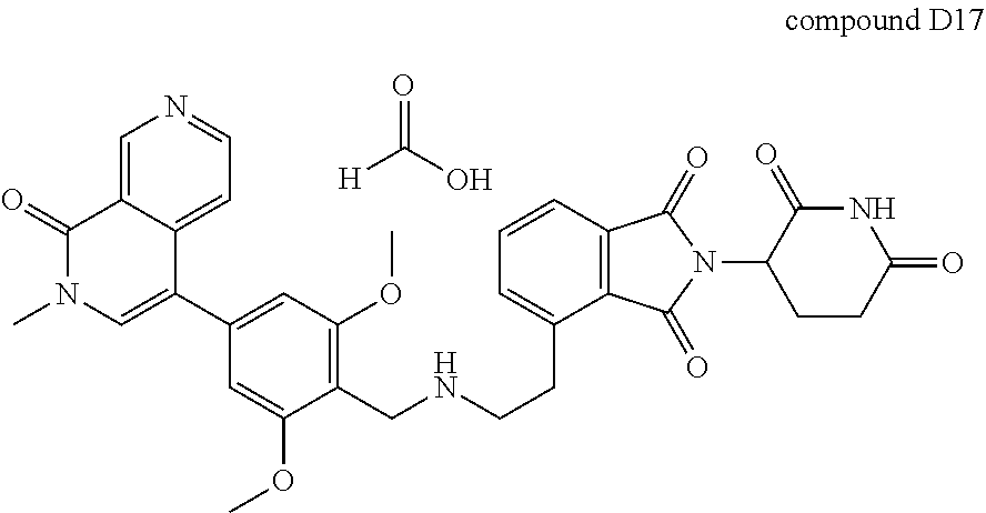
C1=CC=C(CCNCC2=C(OC)C=C(C3=CN(C)C(=O)C4=CN=CC=C43)C=C2OC)C2=C1C(=O)N(C1CCC(=O)NC1=O)C2=O.[H]C(O)=O
